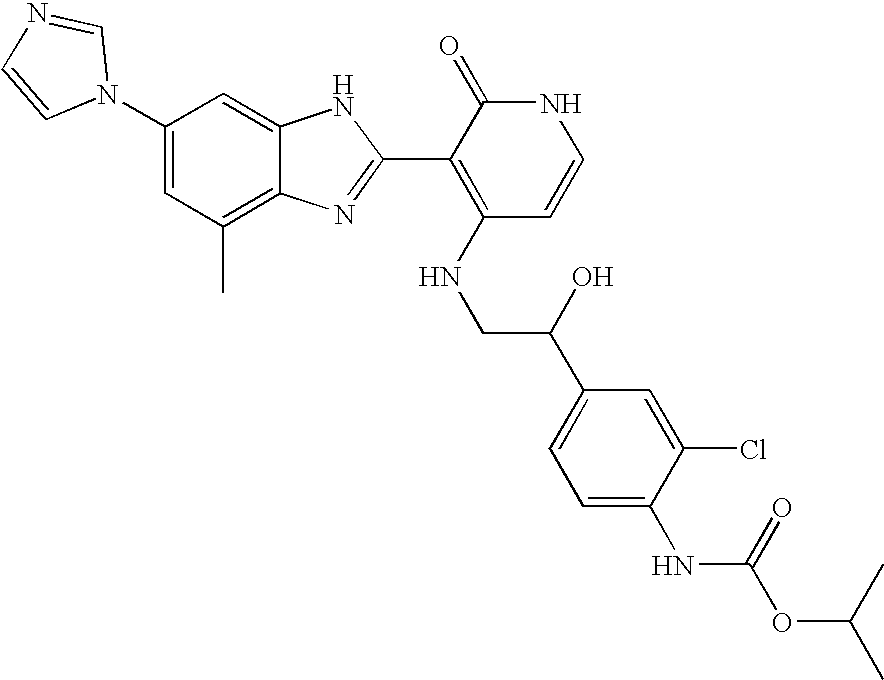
C1(C)=C2C(=CC(N3C=NC=C3)=C1)NC(C1=C(NCC(C3=CC=C(NC(OC(C)C)=O)C(Cl)=C3)O)C=CNC1=O)=N2
